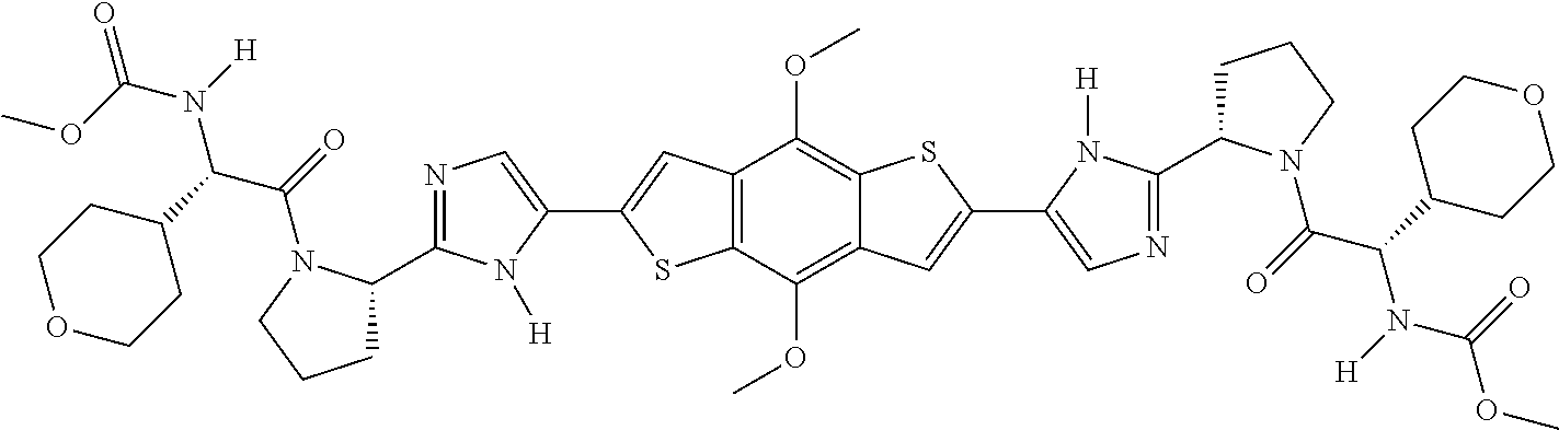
C1(C2CCCN2C(=O)C(C2CCOCC2)N(C(=O)OC)[H])=NC=C(C2=CC3=C(C(OC)=C4C(=C3OC)SC(C3=CN=C(C5CCCN5C(=O)C(C5CCOCC5)N(C(OC)=O)[H])N3[H])=C4)S2)N1[H]
